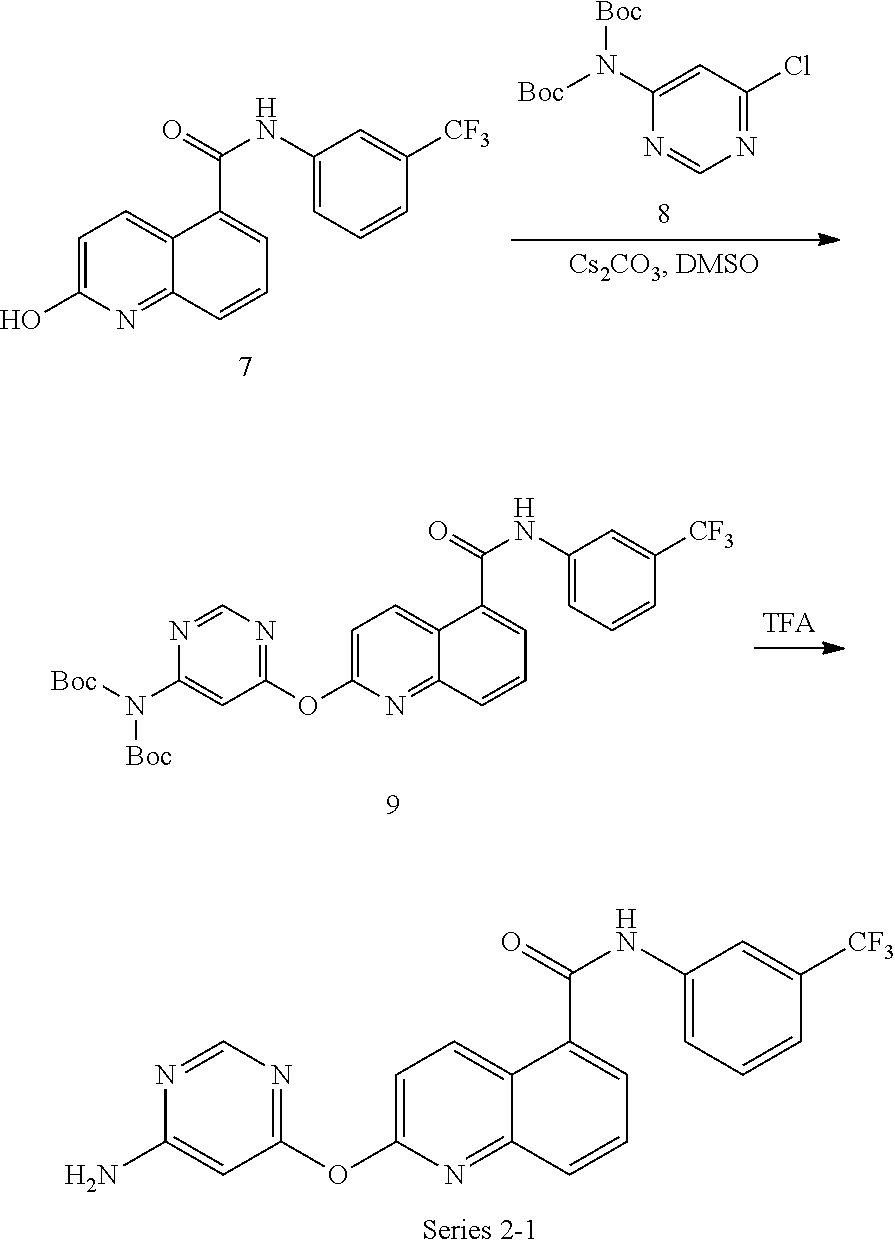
N1=CN=C(OC2=CC=C3C(=N2)C=CC=C3C(=O)NC2=CC=CC([CF3])=C2)C=C1N.C1=C(O)N=C2C(=C1)C(C(NC1=CC=CC([CF3])=C1)=O)=CC=C2.C1(N([Boc])[Boc])=CC(Cl)=NC=N1.N1=CN=C(OC2=CC=C3C(=N2)C=CC=C3C(=O)NC2=CC=CC([CF3])=C2)C=C1N([Boc])[Boc]
